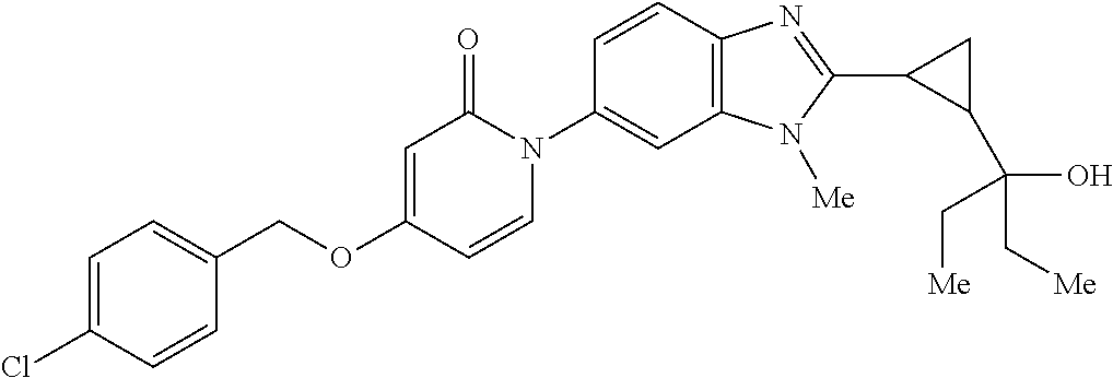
C(OC1=CC(=O)N(C2=CC3=C(C=C2)N=C(C2C(C(C[Me])(O)C[Me])C2)N3[Me])C=C1)C1=CC=C(Cl)C=C1
